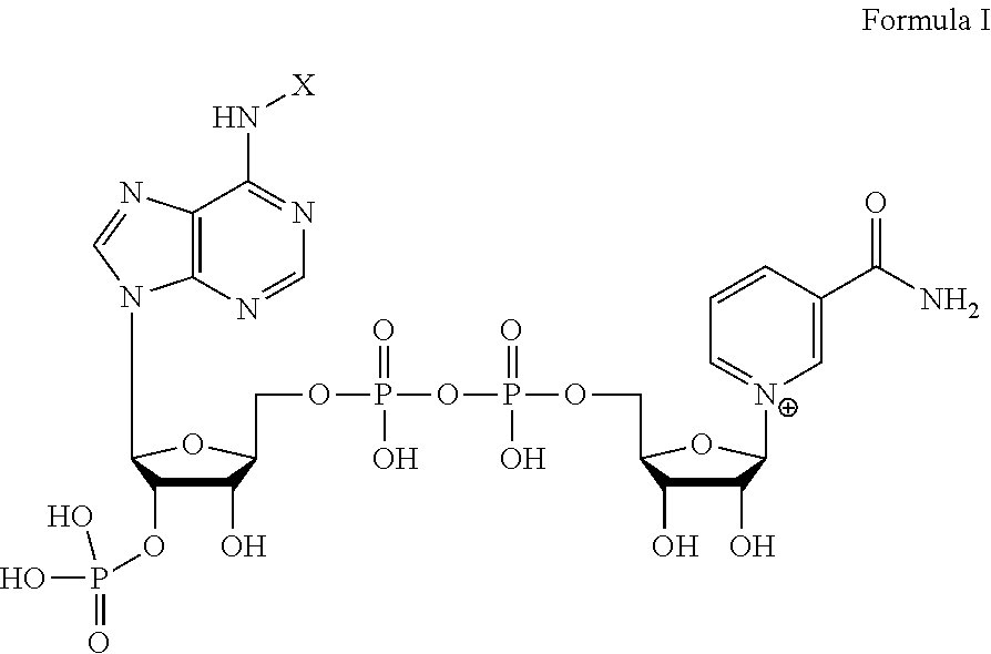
C12=C(N=CN=C1N[X])N(C1C(OP(O)(O)=O)C(O)C(COP(=O)(O)OP(=O)(O)OCC3C(O)C(O)C([N+]4=CC=CC(C(N)=O)=C4)O3)O1)C=N2
